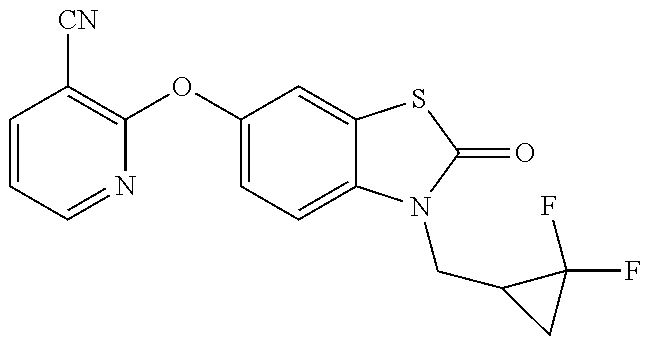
C1(OC2=CC=C3C(=C2)SC(=O)N3CC2CC2(F)F)=C([CN])C=CC=N1
